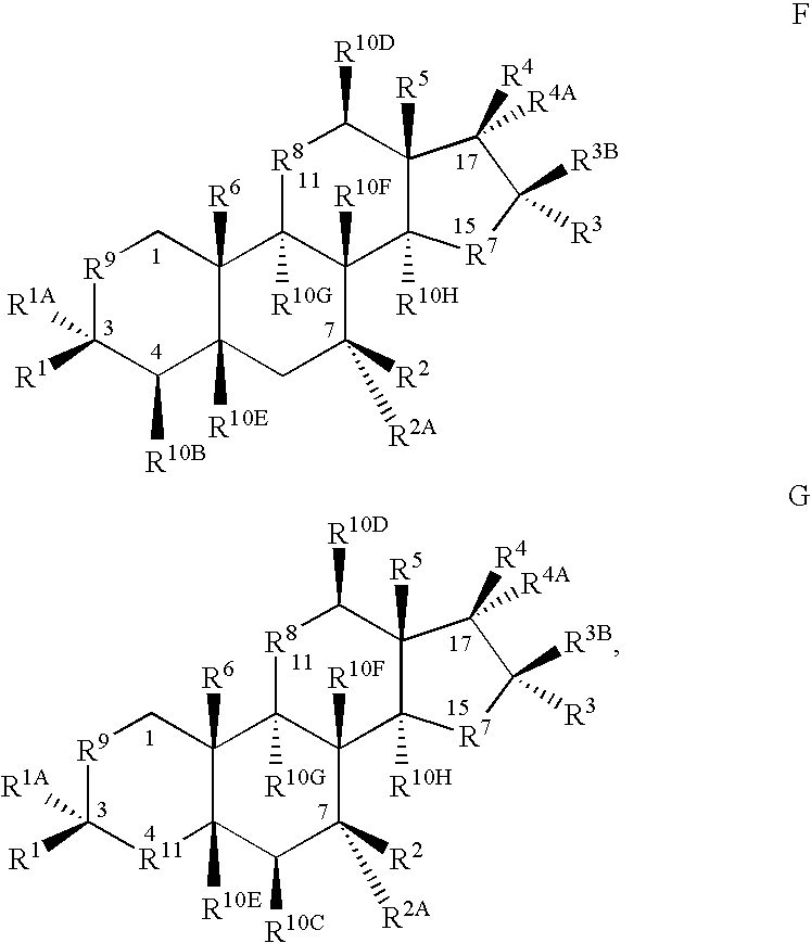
[R9]1CC2([R6])C([R10E])(C([R10B])C1([R1A])[R1])CC([R2])([R2A])C1([R10F])C2([R10G])[R8]C([R10D])C2([R5])C1([R10H])[R7]C([R3B])([R3])C2([R4A])[R4].[R9]1CC2([R6])C([R10E])([R11]C1([R1A])[R1])C([R10C])C([R2])([R2A])C1([R10F])C2([R10G])[R8]C([R10D])C2([R5])C1([R10H])[R7]C([R3B])([R3])C2([R4A])[R4]
